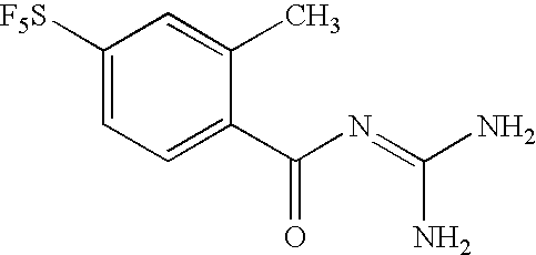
C1([F5S])=CC=C(C(N=C(N)N)=O)C(C)=C1
